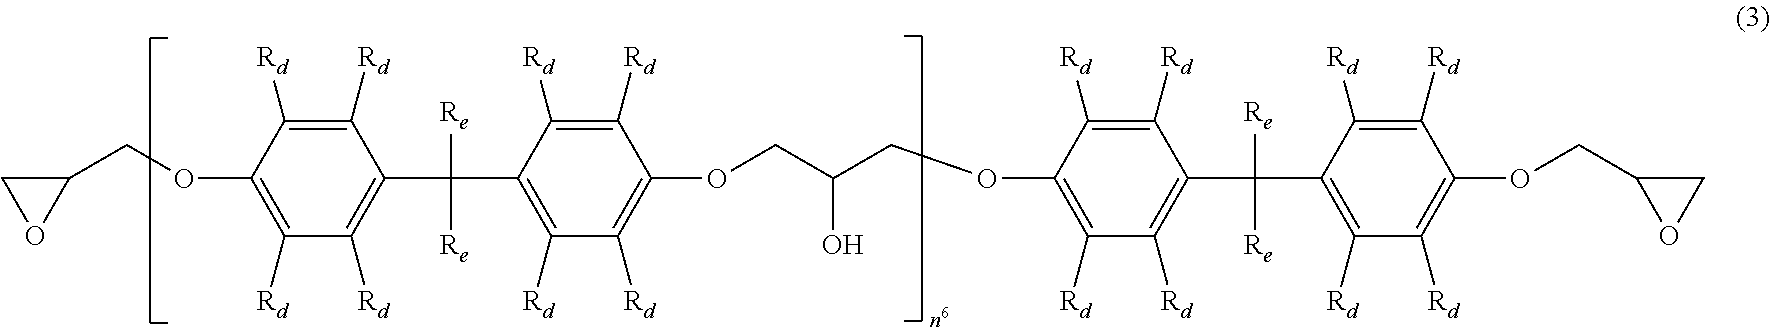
C1([Rd])=C([Rd])C(OCC2CO2)=C([Rd])C([Rd])=C1C([Re])([Re])C1=C([Rd])C([Rd])=C(OCC(COC2=C([Rd])C([Rd])=C(C([Re])([Re])C3=C([Rd])C([Rd])=C(OCC4OC4)C([Rd])=C3[Rd])C([Rd])=C2[Rd])O)C([Rd])=C1[Rd]
